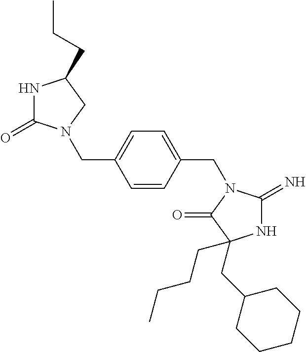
N1C(=N)N(CC2=CC=C(CN3C(=O)NC(CCC)C3)C=C2)C(=O)C1(CCCC)CC1CCCCC1
